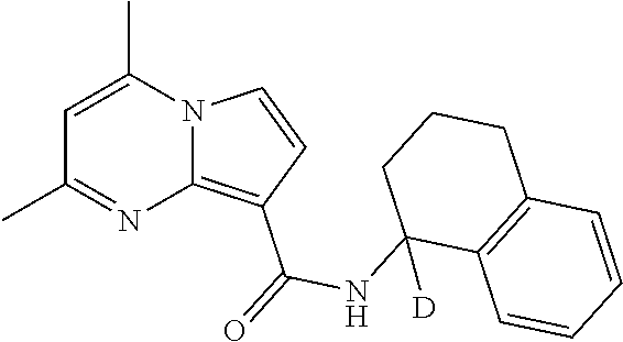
C1=C(C)N2C(=C(C(=O)NC3([D])C4=C(CCC3)C=CC=C4)C=C2)N=C1C
